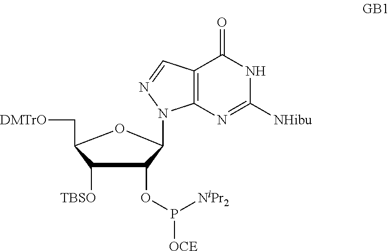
N1C([NHibu])=NC2=C(C1=O)C=NN2C1C(OP([OCE])[NiPr2])C([TBSO])C(C[DMTrO])O1
